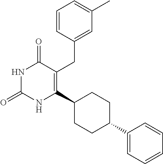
C1=CC(CC2=C(C3CCC(C4=CC=CC=C4)CC3)NC(=O)NC2=O)=CC(C)=C1
